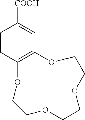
C1=CC2=C(C=C1[COOH])OCCOCCOCCO2
